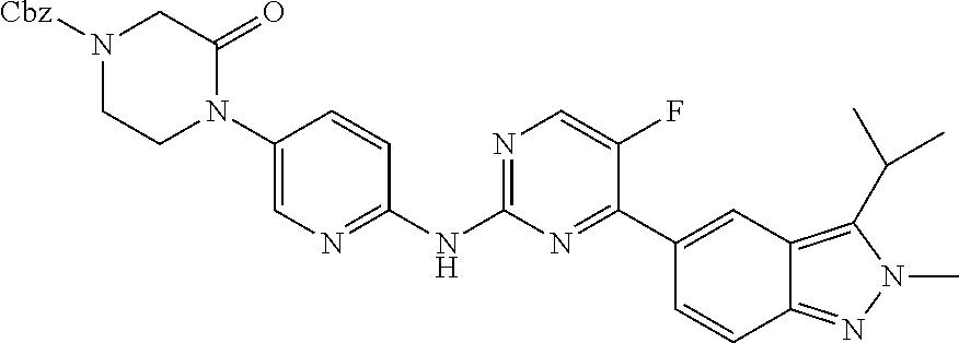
N1([Cbz])CCN(C2=CN=C(NC3=NC=C(F)C(C4=CC5=C(C(C)C)N(C)N=C5C=C4)=N3)C=C2)C(=O)C1
